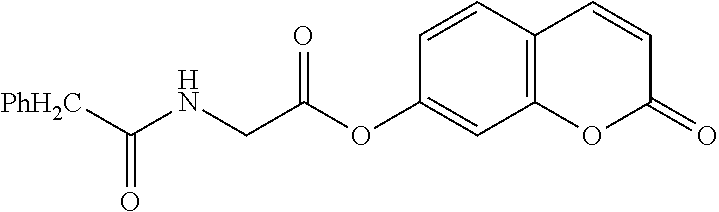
C1(OC(CNC([PhH2C])=O)=O)=CC2=C(C=C1)C=CC(=O)O2
